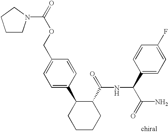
C1=C(C2CCCCC2C(=O)NC(C(N)=O)C2=CC=C(F)C=C2)C=CC(COC(=O)N2CCCC2)=C1
